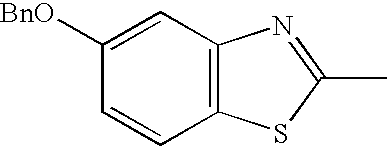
C12=C(C=C([BnO])C=C1)N=C(C)S2
